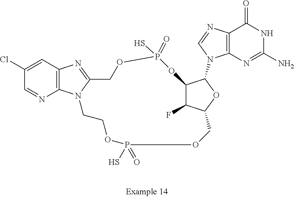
C12=C(C=C(Cl)C=N1)N=C1N2CCOP(S)(=O)OCC2C(F)C(C(N3C4=C(C(=O)NC(N)=N4)N=C3)O2)OP(S)(=O)OC1
